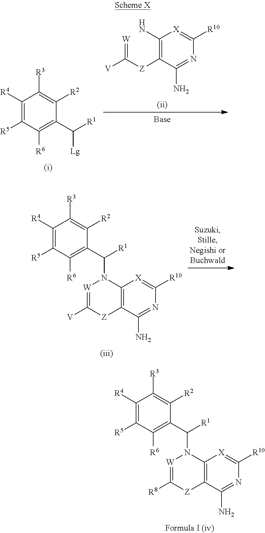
C1(N)=C([Z]C([V])=[W])C(N)=NC([R10])=[X]1.C1([R4])=C([R5])C([R6])=C(C([R1])[Lg])C([R2])=C1[R3].C1([R4])=C([R5])C([R6])=C(C([R1])N2C3=C(C(N)=NC([R10])=[X]3)[Z]C([V])=[W]2)C([R2])=C1[R3].C1([R4])=C([R5])C([R6])=C(C([R1])N2C3=C(C(N)=NC([R10])=[X]3)[Z]C([R8])=[W]2)C([R2])=C1[R3]
